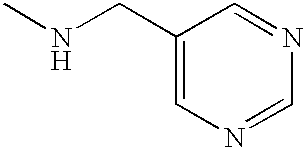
C1(CNC)=CN=CN=C1
